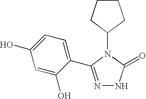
C1(C2=NNC(=O)N2C2CCCC2)=CC=C(O)C=C1O
